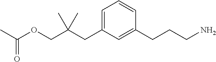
C1=C(CC(COC(C)=O)(C)C)C=C(CCCN)C=C1
